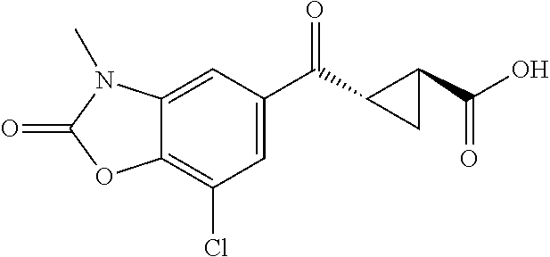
C1(Cl)=C2C(=CC(C(=O)C3C(C(O)=O)C3)=C1)N(C)C(=O)O2
